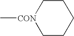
[CON]1(C)CCCCC1
